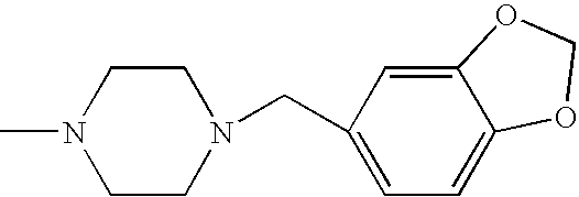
C1CN(CC2=CC=C3C(=C2)OCO3)CCN1C
